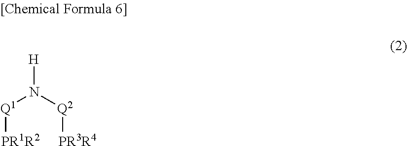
[Q1]([PR1R2])N([Q2][PR3R4])[H]
